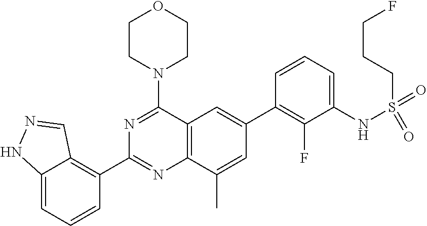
C12=CC=CC(C3=NC4=C(C(N5CCOCC5)=N3)C=C(C3=C(F)C(NS(=O)(=O)CCCF)=CC=C3)C=C4C)=C1C=NN2
